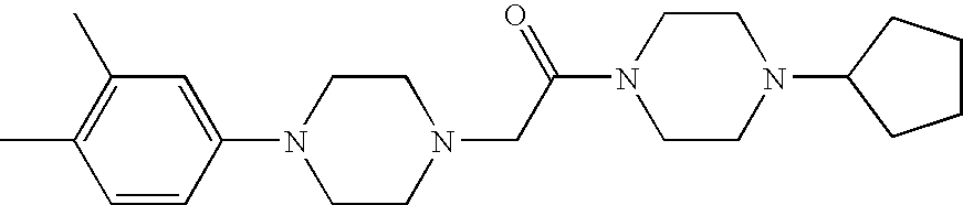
C1(N2CCN(CC(N3CCN(C4CCCC4)CC3)=O)CC2)=CC(C)=C(C)C=C1
